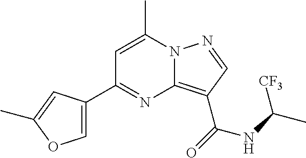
C1=C(C)N2C(=C(C(=O)NC(C)[CF3])C=N2)N=C1C1=COC(C)=C1
